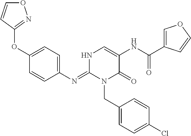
C1(N=C2N(CC3=CC=C(Cl)C=C3)C(=O)C(NC(C3=COC=C3)=O)=CN2)=CC=C(OC2=NOC=C2)C=C1
